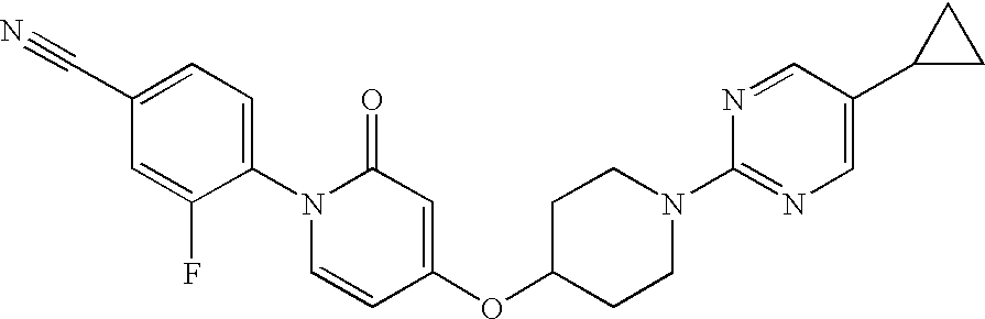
C1(N2C=CC(OC3CCN(C4=NC=C(C5CC5)C=N4)CC3)=CC2=O)=CC=C(C#N)C=C1F
